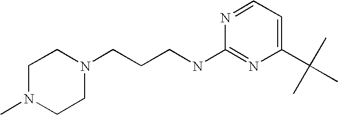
C1N(C)CCN(CCCNC2=NC(C(C)(C)C)=CC=N2)C1
